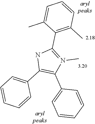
N1C(C2=CC=CC=C2)=C(C2=CC=CC=C2)N(C)=C1C1=C(C)C=CC=C1C
